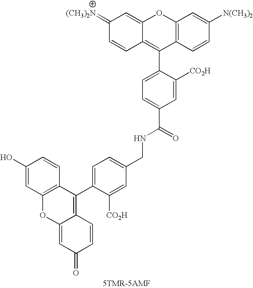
C12=C(C=CC([N(CH3)2])=C1)C(C1=CC=C(C(=O)NCC3=CC=C(C4=C5C(=CC(=O)C=C5)OC5=C4C=CC(O)=C5)C([CO2H])=C3)C=C1[CO2H])=C1C(=CC(=[(CH3)2N])C=C1)O2
